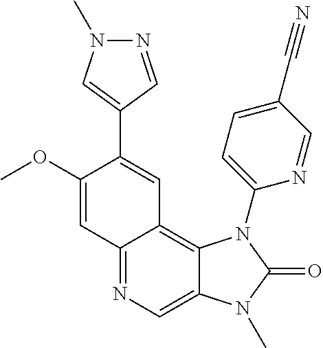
C1(OC)=CC2=NC=C3C(=C2C=C1C1=CN(C)N=C1)N(C1=CC=C(C#N)C=N1)C(=O)N3C
